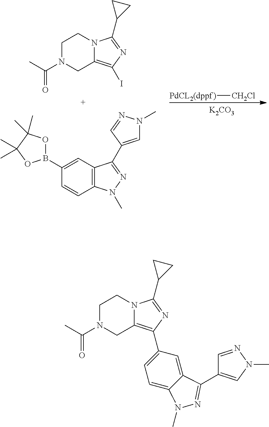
C1N(C(C)=O)CC2=C(I)N=C(C3CC3)N2C1.C12=C(C=C(B3OC(C)(C)C(C)(C)O3)C=C1)C(C1=CN(C)N=C1)=NN2C.[K2CO3].[PdCL2(dppf)][CH2Cl].C1N(C(C)=O)CC2=C(C3=CC=C4C(=C3)C(C3=CN(C)N=C3)=NN4C)N=C(C3CC3)N2C1
